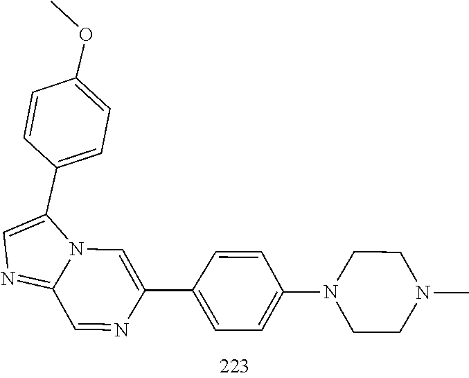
C1CN(C2=CC=C(C3=CN4C(=NC=C4C4=CC=C(OC)C=C4)C=N3)C=C2)CCN1C
